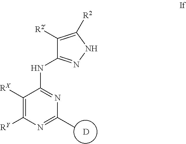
C1([RX])=C([RY])N=C(C)N=C1NC1=NNC([R2])=C1[R2].[D]
